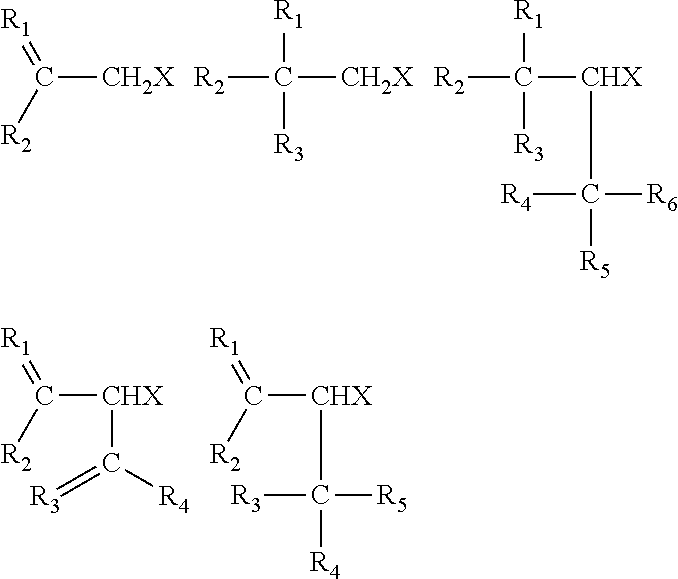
C([CH2X])([R2])=[R1].C([CH2X])([R2])([R1])[R3].C([CHX]C([R6])([R5])[R4])([R2])([R1])[R3].C([CHX]C([R4])=[R3])(=[R1])[R2].C([CHX]C([R5])([R3])[R4])(=[R1])[R2]
